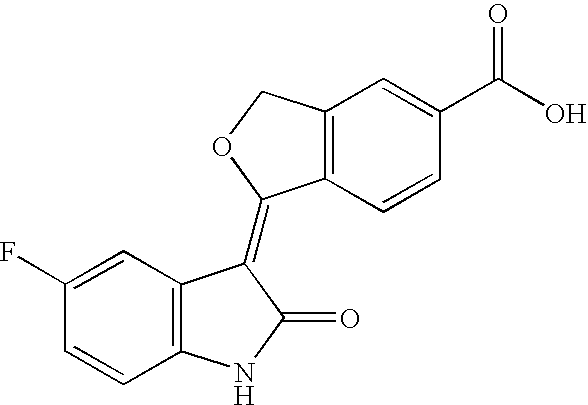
C12=C(C=CC(C(O)=O)=C1)C(=C1C3=C(C=CC(F)=C3)NC1=O)OC2
